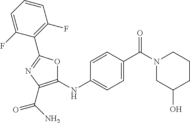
C1=C(C(N2CC(O)CCC2)=O)C=CC(NC2=C(C(N)=O)N=C(C3=C(F)C=CC=C3F)O2)=C1
